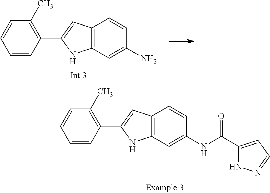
C1(C2=CC3=C(N2)C=C(NC(=O)C2=CC=NN2)C=C3)=C(C)C=CC=C1.C1(C2=CC3=C(N2)C=C(N)C=C3)=C(C)C=CC=C1
